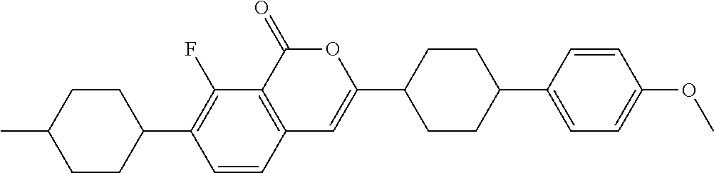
C12=C(C(=O)OC(C3CCC(C4=CC=C(OC)C=C4)CC3)=C1)C(F)=C(C1CCC(C)CC1)C=C2
